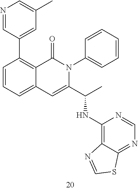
N1=CC(C2=C3C(=CC=C2)C=C(C(C)NC2=C4C(=NC=N2)SC=N4)N(C2=CC=CC=C2)C3=O)=CC(C)=C1
